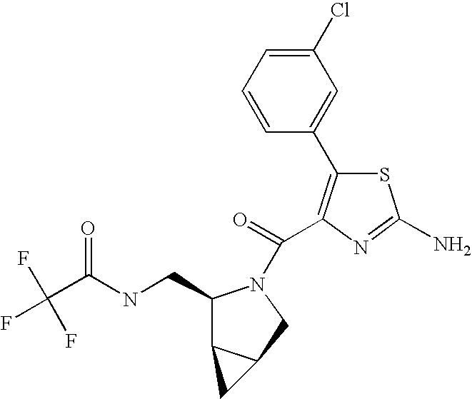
S1C(C2=CC(Cl)=CC=C2)=C(C(=O)N2C(CNC(C(F)(F)F)=O)C3C(C2)C3)N=C1N
